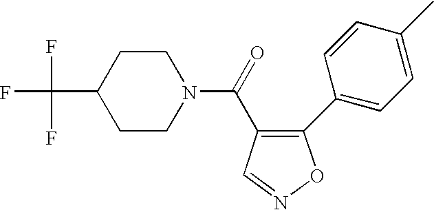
C1(C2=CC=C(C)C=C2)=C(C(=O)N2CCC(C(F)(F)F)CC2)C=NO1
